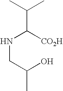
CC(C(NCC(O)C)[CO2H])C
